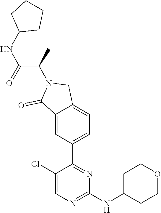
C1(NC(C(N2C(=O)C3=CC(C4=NC(NC5CCOCC5)=NC=C4Cl)=CC=C3C2)C)=O)CCCC1
